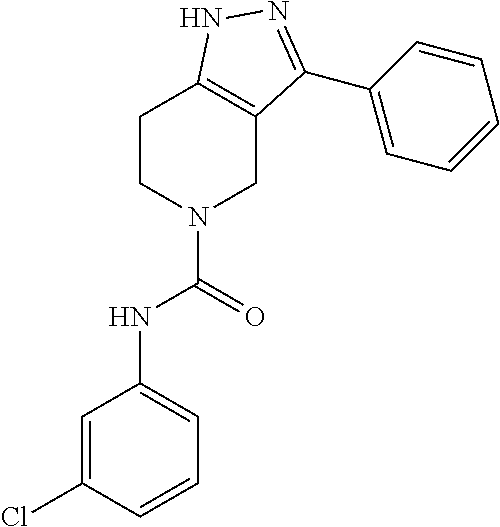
C1CN(C(=O)NC2=CC=CC(Cl)=C2)CC2=C1NN=C2C1=CC=CC=C1
